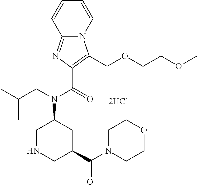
C1NCC(C(N2CCOCC2)=O)CC1N(CC(C)C)C(=O)C1=C(COCCOC)N2C(=N1)C=CC=C2.[2HCl]
